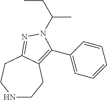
N1CCC2=C(C3=CC=CC=C3)N(C(CC)C)N=C2CC1
